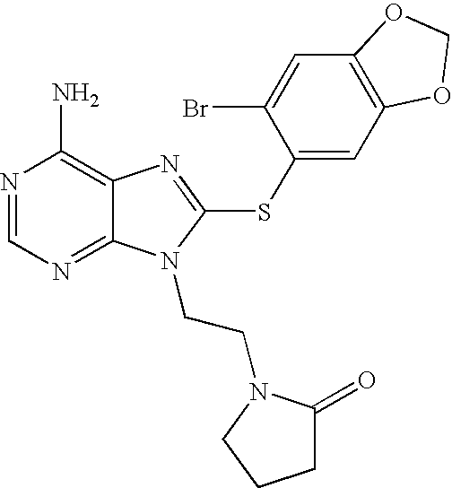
N1=CN=C2C(=C1N)N=C(SC1=CC3=C(C=C1Br)OCO3)N2CCN1C(=O)CCC1
